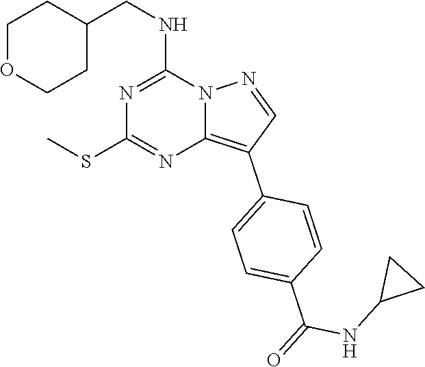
C1(CNC2=NC(SC)=NC3=C(C4=CC=C(C(=O)NC5CC5)C=C4)C=NN23)CCOCC1
